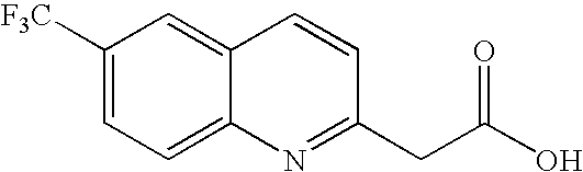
C1([F3C])=CC=C2C(=C1)C=CC(CC(O)=O)=N2
